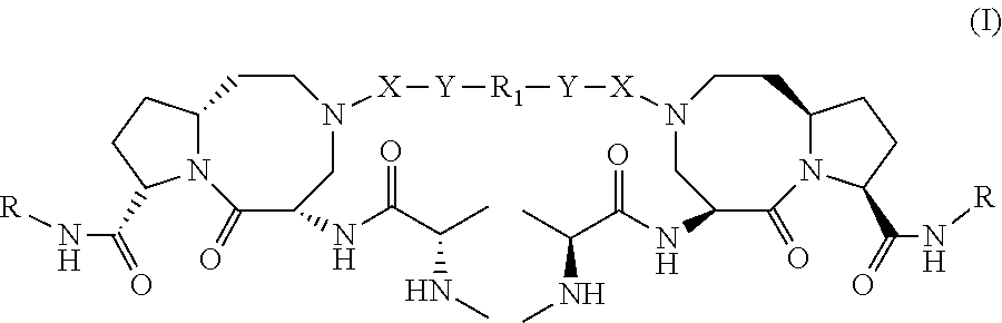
C(=O)(C1CCC2N1C(=O)C(NC(C(C)NC)=O)CN([X][Y][R1][Y][X]N1CC(NC(=O)C(NC)C)C(=O)N3C(CC1)CCC3C(N[R])=O)CC2)N[R]
